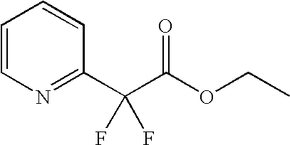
C1=CN=C(C(C(OCC)=O)(F)F)C=C1
